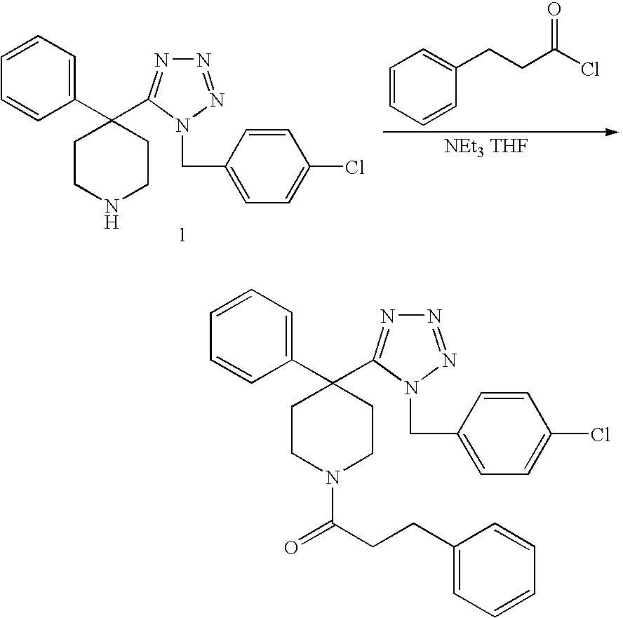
[NEt3 THF].C1(CCC(Cl)=O)=CC=CC=C1.C1(C2(C3=NN=NN3CC3=CC=C(Cl)C=C3)CCNCC2)=CC=CC=C1.C1(C2(C3=NN=NN3CC3=CC=C(Cl)C=C3)CCN(C(CCC3=CC=CC=C3)=O)CC2)=CC=CC=C1
